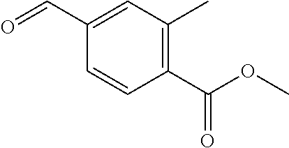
O=CC1=CC(C)=C(C(=O)OC)C=C1
